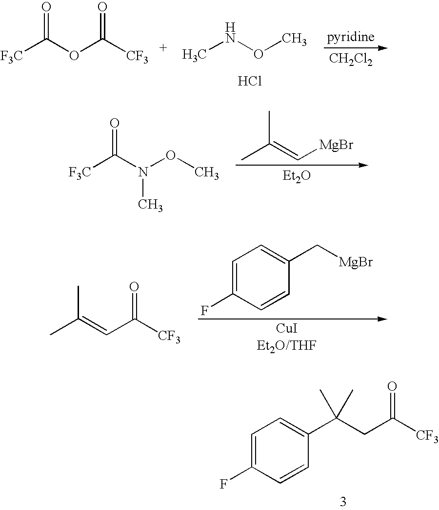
[F3C]C(OC([CF3])=O)=O.CNOC.Cl.[CH2Cl2].[F3C]C(N(OC)C)=O.CC(=C[MgBr])C.[Et2O].CC(=CC(=O)[CF3])C.C1=C(F)C=CC(C[MgBr])=C1.C1=C(F)C=CC(C(CC([CF3])=O)(C)C)=C1
